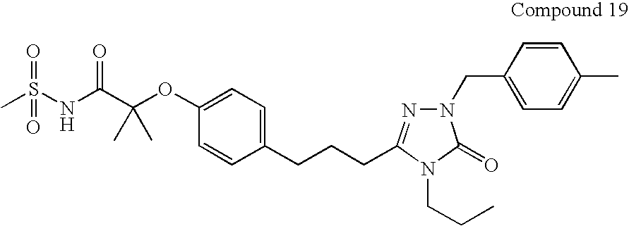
C1=CC(CN2N=C(CCCC3=CC=C(OC(C(NS(C)(=O)=O)=O)(C)C)C=C3)N(CCC)C2=O)=CC=C1C
